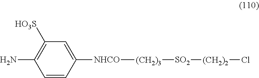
C1=CC([NHCO][(CH2)3][SO2][(CH2)2]Cl)=CC([HO3S])=C1N
